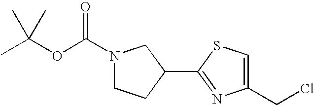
ClCC1=CSC(C2CN(C(OC(C)(C)C)=O)CC2)=N1
